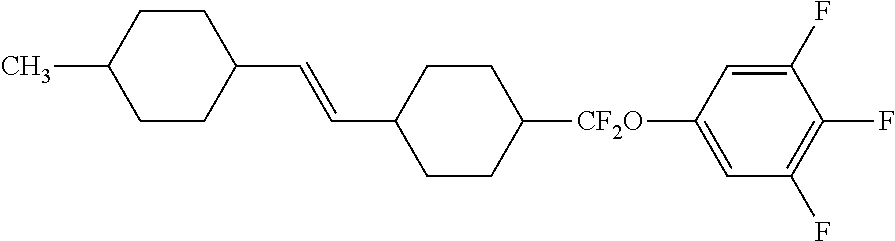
C1CC(C=CC2CCC([CF2O]C3=CC(F)=C(F)C(F)=C3)CC2)CCC1C
